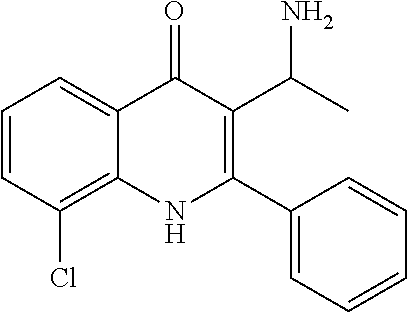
C1=CC(Cl)=C2C(=C1)C(=O)C(C(C)N)=C(C1=CC=CC=C1)N2
